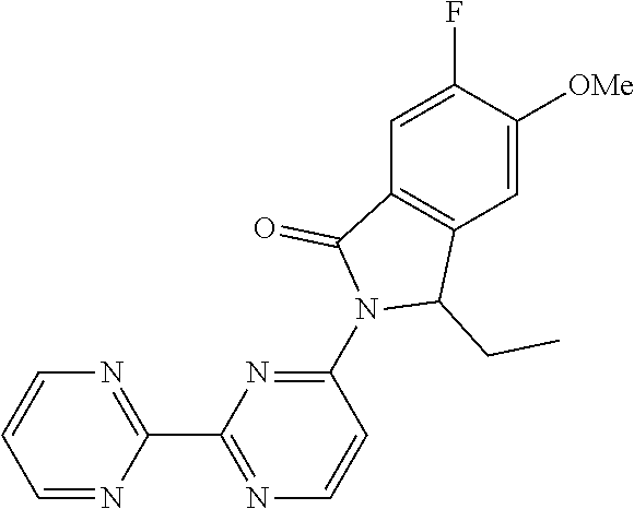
N1=C(C2=NC=CC(N3C(CC)C4=C(C3=O)C=C(F)C([OMe])=C4)=N2)N=CC=C1
